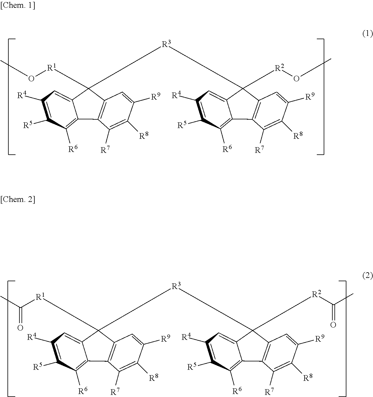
C1([R1]OC)([R3]C2([R2]OC)C3=CC([R4])=C([R5])C([R6])=C3C3=C2C=C([R9])C([R8])=C3[R7])C2=CC([R4])=C([R5])C([R6])=C2C2=C1C=C([R9])C([R8])=C2[R7].C1([R1]C(C)=O)([R3]C2([R2]C(C)=O)C3=CC([R4])=C([R5])C([R6])=C3C3=C2C=C([R9])C([R8])=C3[R7])C2=CC([R4])=C([R5])C([R6])=C2C2=C1C=C([R9])C([R8])=C2[R7]
